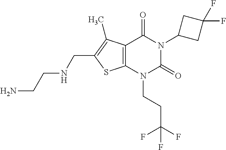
C12=C(N(CCC(F)(F)F)C(=O)N(C3CC(F)(F)C3)C1=O)SC(CNCCN)=C2C
